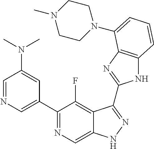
C1=NC=C(C2=NC=C3C(=C2F)C(C2=NC4=C(N2)C=CC=C4N2CCN(C)CC2)=NN3)C=C1N(C)C
